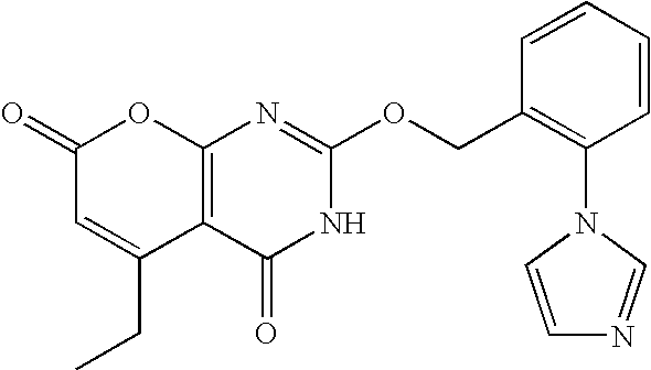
C12=C(C(=O)NC(OCC3=C(N4C=NC=C4)C=CC=C3)=N1)C(CC)=CC(=O)O2
